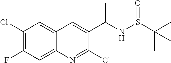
C1(Cl)=C(F)C=C2C(=C1)C=C(C(NS(C(C)(C)C)=O)C)C(Cl)=N2
